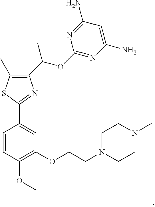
N1=C(N)C=C(N)N=C1OC(C1=C(C)SC(C2=CC(OCCN3CCN(C)CC3)=C(OC)C=C2)=N1)C
